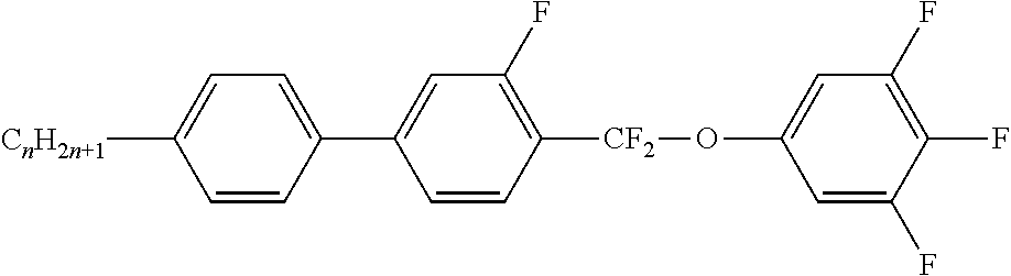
C1=CC([CF2]OC2=CC(F)=C(F)C(F)=C2)=C(F)C=C1C1=CC=C([CnH2n+1])C=C1
